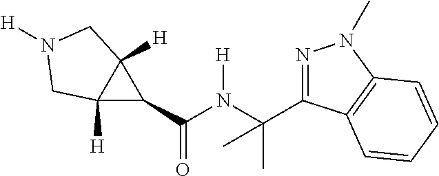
C12([H])C(C(=O)N([H])C(C)(C)C3=NN(C)C4=C3C=CC=C4)C1([H])CN([H])C2
